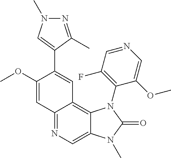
C1(OC)=CC2=NC=C3C(=C2C=C1C1=CN(C)N=C1C)N(C1=C(F)C=NC=C1OC)C(=O)N3C
